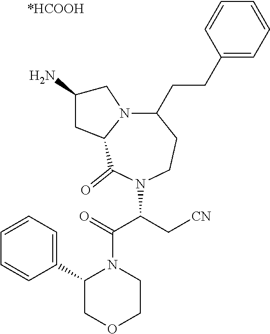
N12C(C(=O)N(C(C[CN])C(=O)N3CCOCC3C3=CC=CC=C3)CCC1CCC1=CC=CC=C1)CC(N)C2
